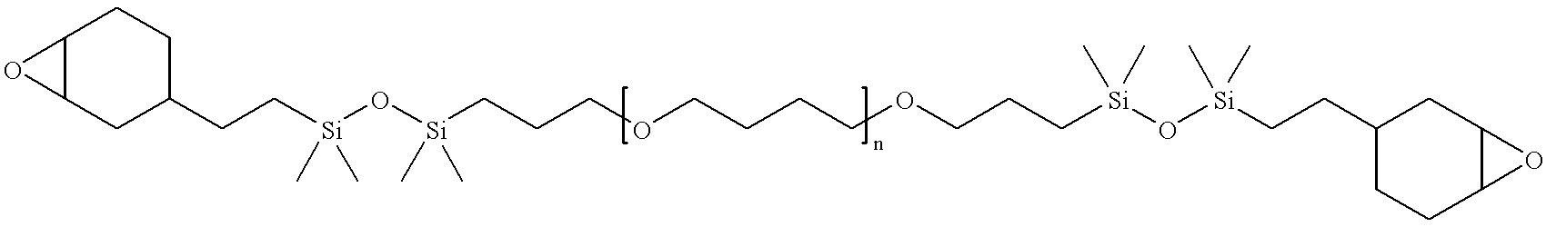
C1C(CC[Si](O[Si](CCCOCCCCOCCC[Si](C)(C)O[Si](CCC2CCC3C(C2)O3)(C)C)(C)C)(C)C)CCC2C1O2
